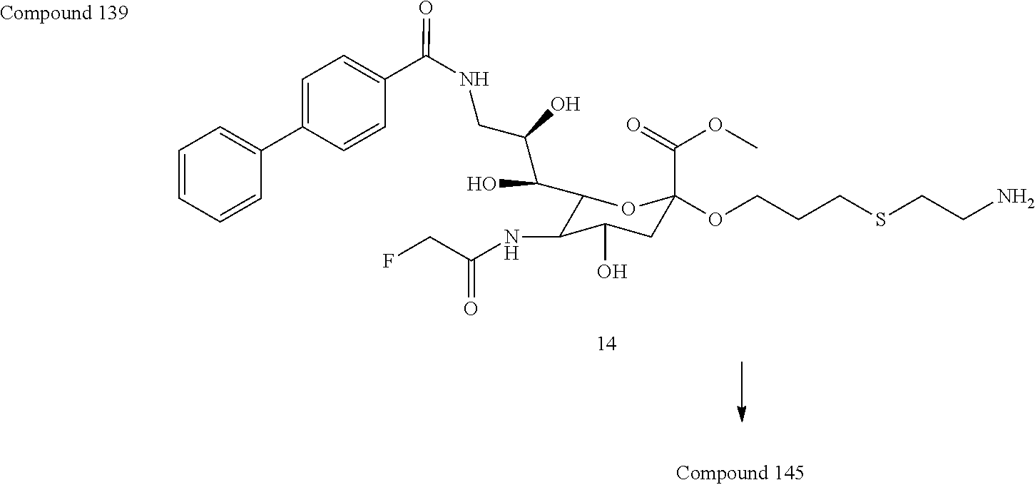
C1(C(O)C(CNC(C2=CC=C(C3=CC=CC=C3)C=C2)=O)O)C(NC(=O)CF)C(O)CC(OCCCSCCN)(C(=O)OC)O1
